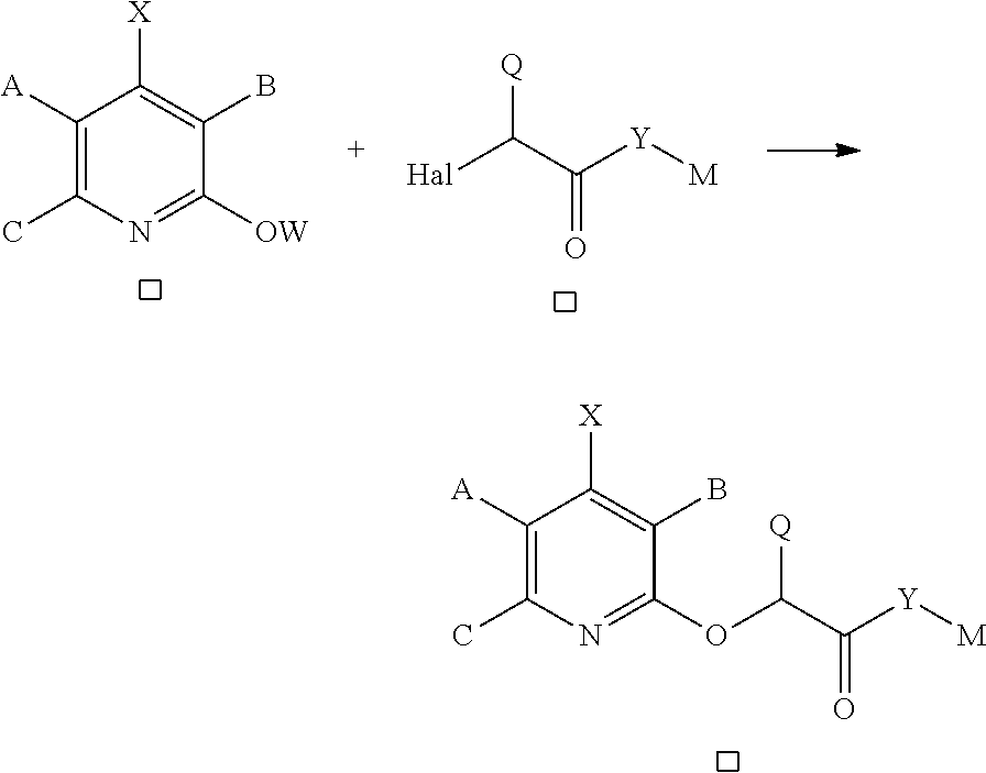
C1([X])=C(B)C([OW])=NC(C)=C1[A].C(C(=O)[Y][M])([Hal])[Q].[Y]([M])C(C(OC1=NC(C)=C([A])C([X])=C1B)[Q])=O
